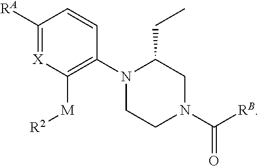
C1([RA])=[X]C([M][R2])=C(N2CCN(C([RB])=O)CC2CC)C=C1
